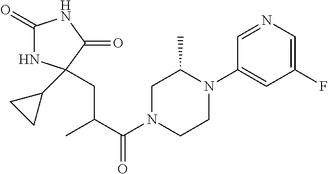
C1(=O)NC(C2CC2)(CC(C(N2CCN(C3=CC(F)=CN=C3)C(C)C2)=O)C)C(=O)N1
